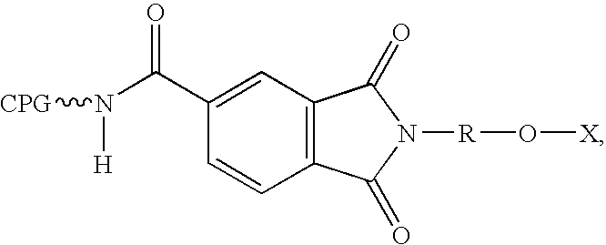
C1=CC2=C(C=C1C(N([H])[CPG])=O)C(=O)N([R]O[X])C2=O
